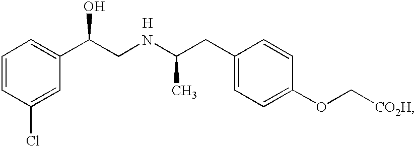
C1=CC(Cl)=CC(C(CNC(CC2=CC=C(OC[CO2H])C=C2)C)O)=C1.[H]
